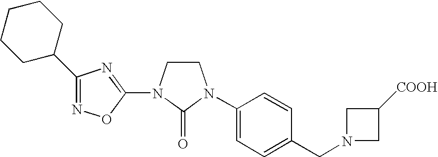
C1CN(C2=NC(C3CCCCC3)=NO2)C(=O)N1C1=CC=C(CN2CC([COOH])C2)C=C1
